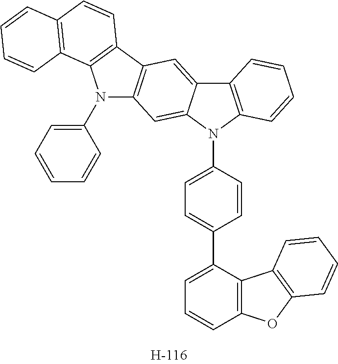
C12=C(N(C3=CC=C(C4=CC=CC5=C4C4=C(O5)C=CC=C4)C=C3)C3=CC4=C(C=C13)C1=C(N4C3=CC=CC=C3)C3=C(C=C1)C=CC=C3)C=CC=C2
